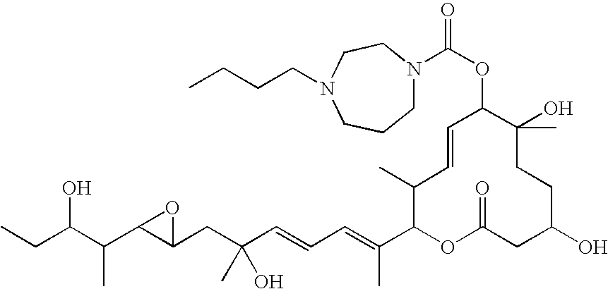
CCC(C(C1C(CC(C=CC=C(C2OC(=O)CC(O)CCC(O)(C)C(OC(=O)N3CCCN(CCCC)CC3)C=CC2C)C)(O)C)O1)C)O
